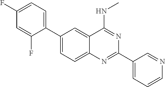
C1(C2=CC=C(F)C=C2F)=CC=C2C(=C1)C(NC)=NC(C1=CC=CN=C1)=N2
